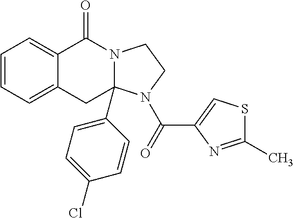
C1=CC=C2C(=C1)C(=O)N1C(C3=CC=C(Cl)C=C3)(C2)N(C(=O)C2=CSC(C)=N2)CC1
